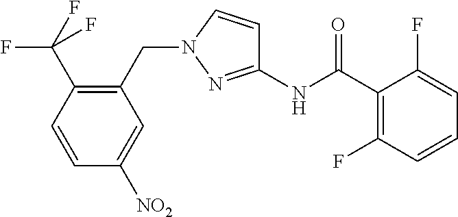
C1(C(NC2=NN(CC3=C(C(F)(F)F)C=CC([NO2])=C3)C=C2)=O)=C(F)C=CC=C1F
